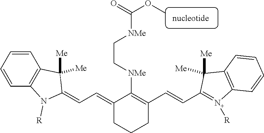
C1=CC2=C(C=C1)C([Me])([Me])C(=CC=C1C([NMe]CC[NMe]C(OC)=O)=C(C=CC3=[N+]([R])C4=C(C3([Me])[Me])C=CC=C4)CCC1)N2[R]
